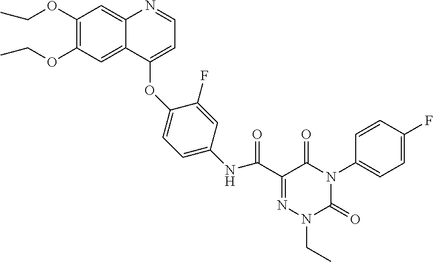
C1(OCC)=C(OCC)C=C2C(=C1)N=CC=C2OC1=CC=C(NC(C2=NN(CC)C(=O)N(C3=CC=C(F)C=C3)C2=O)=O)C=C1F
